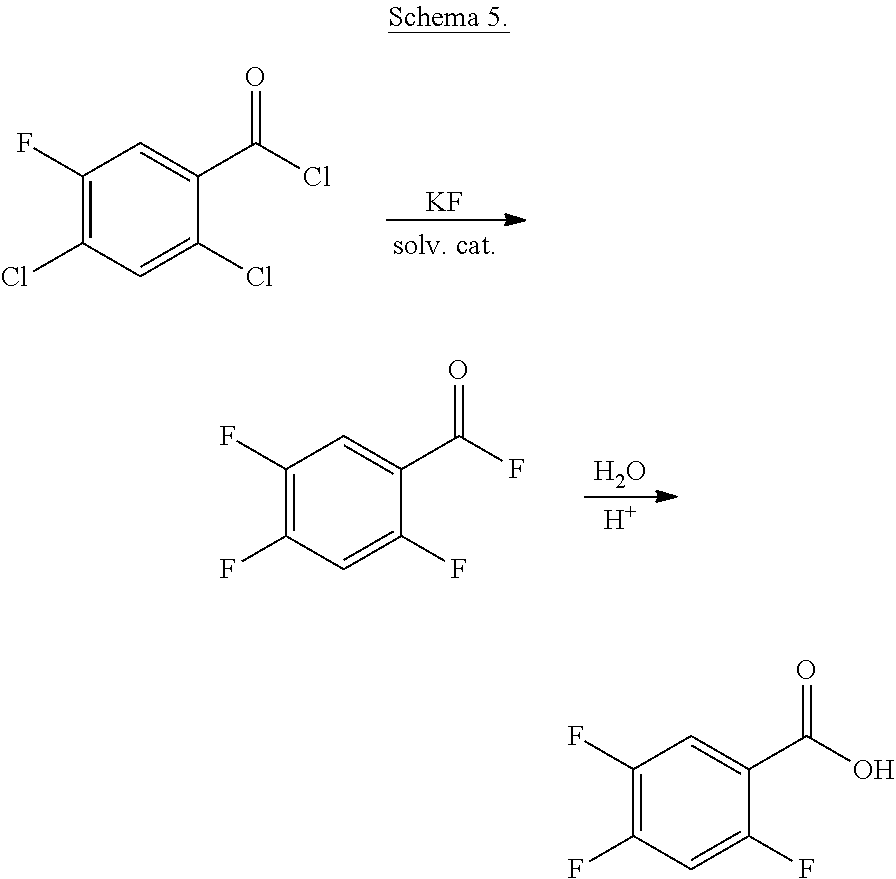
C1(F)=C(Cl)C=C(Cl)C(C(Cl)=O)=C1.[KF].O.[H].C1(F)=C(F)C=C(F)C(C(F)=O)=C1.C1(F)=C(F)C=C(F)C(C(O)=O)=C1
